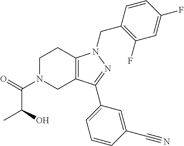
C1N(C(=O)C(O)C)CC2=C(C1)N(CC1=C(F)C=C(F)C=C1)N=C2C1=CC=CC(C#N)=C1
